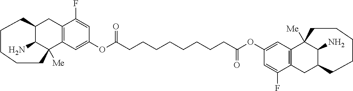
C12C(N)C([Me])(C3=C(C1)C(F)=CC(OC(CCCCCCCCC(OC1=CC4=C(CC5C(N)C4([Me])CCCCC5)C(F)=C1)=O)=O)=C3)CCCCC2
